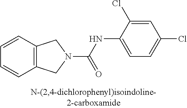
C(NC1=CC=C(Cl)C=C1Cl)(=O)N1CC2=C(C=CC=C2)C1
